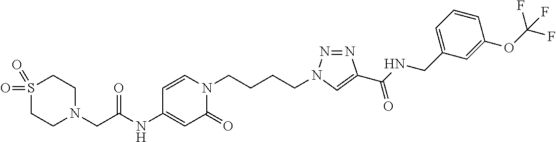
C(C(NC1=CC(=O)N(CCCCN2N=NC(C(NCC3=CC=CC(OC(F)(F)F)=C3)=O)=C2)C=C1)=O)N1CCS(=O)(=O)CC1
